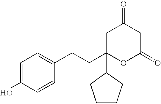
OC1=CC=C(CCC2(C3CCCC3)OC(=O)CC(=O)C2)C=C1
